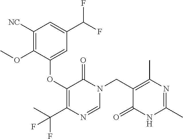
C1([NC])=C(OC)C(OC2=C(C(C)(F)F)N=CN(CC3=C(C)N=C(C)NC3=O)C2=O)=CC(C(F)F)=C1
